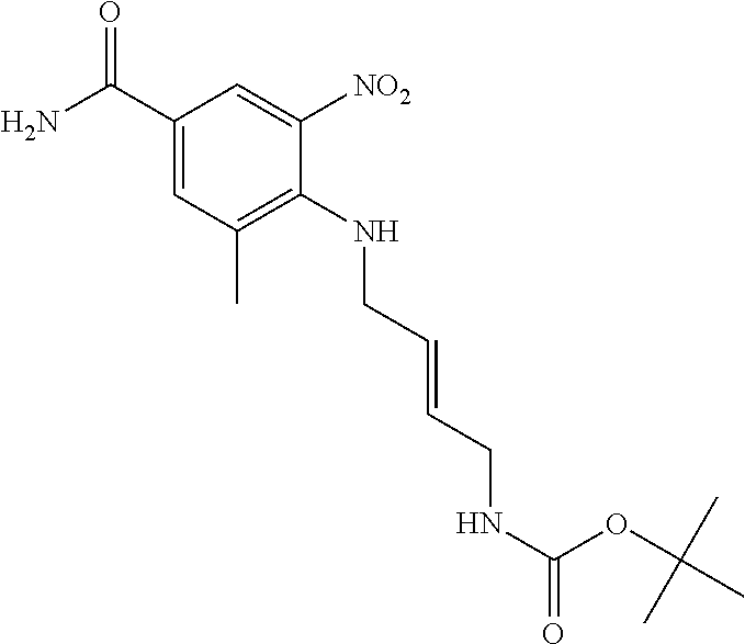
C(=CCNC1=C(C)C=C(C(N)=O)C=C1[NO2])CNC(=O)OC(C)(C)C
